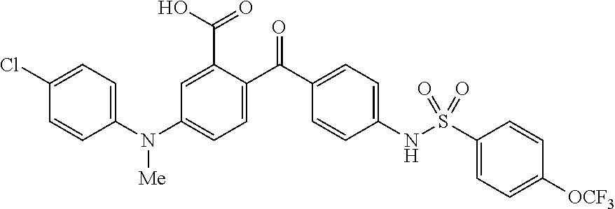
C1(N(C2=CC=C(C(C3=CC=C(NS(C4=CC=C([OCF3])C=C4)(=O)=O)C=C3)=O)C(C(O)=O)=C2)[Me])=CC=C(Cl)C=C1
